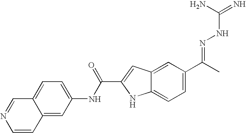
C12=CC=C(NC(C3=CC4=CC(C(C)=NNC(N)=N)=CC=C4N3)=O)C=C1C=CN=C2
